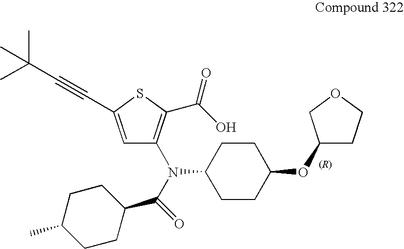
C1(N(C2CCC(OC3CCOC3)CC2)C(C2CCC(C)CC2)=O)=C(C(=O)O)SC(C#CC(C)(C)C)=C1
